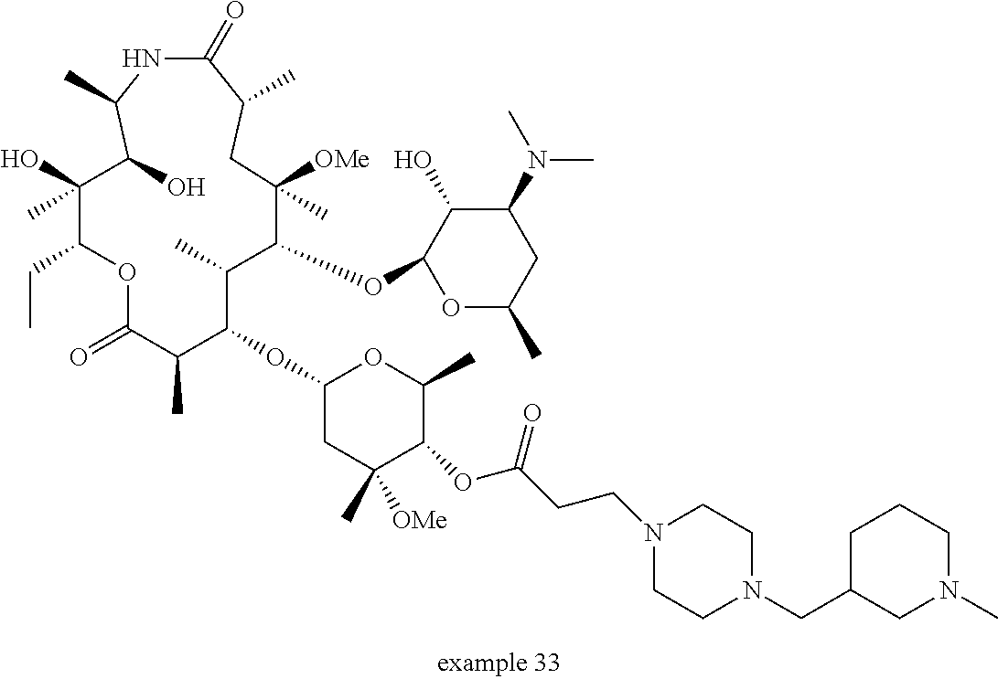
C1(OC2C(C)C(OC3OC(C)CC(N(C)C)C3O)C([OMe])(C)CC(C)C(=O)NC(C)C(O)C(C)(O)C(CC)OC(=O)C2C)CC(C)([OMe])C(OC(CCN2CCN(CC3CN(C)CCC3)CC2)=O)C(C)O1
